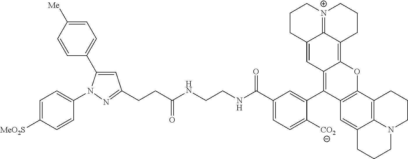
C1=C(C(NCCNC(CCC2=NN(C3=CC=C([MeO2S])C=C3)C(C3=CC=C([Me])C=C3)=C2)=O)=O)C=C(C2=C3C(=C4C5=[N+](CCCC5=C3)CCC4)OC3=C2C=C2C4=C3CCCN4CCC2)C([CO2])=C1
